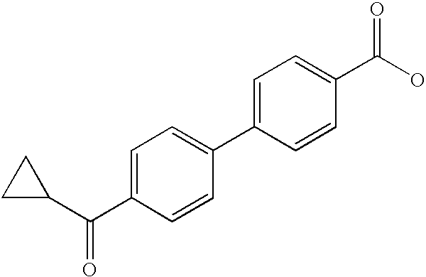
C1=C(C(C2CC2)=O)C=CC(C2=CC=C(C(O)=O)C=C2)=C1
